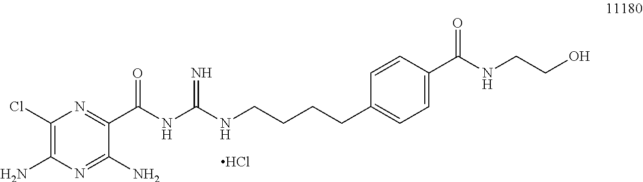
C1(Cl)=C(N)N=C(N)C(C(NC(=N)NCCCCC2=CC=C(C(NCCO)=O)C=C2)=O)=N1.Cl
